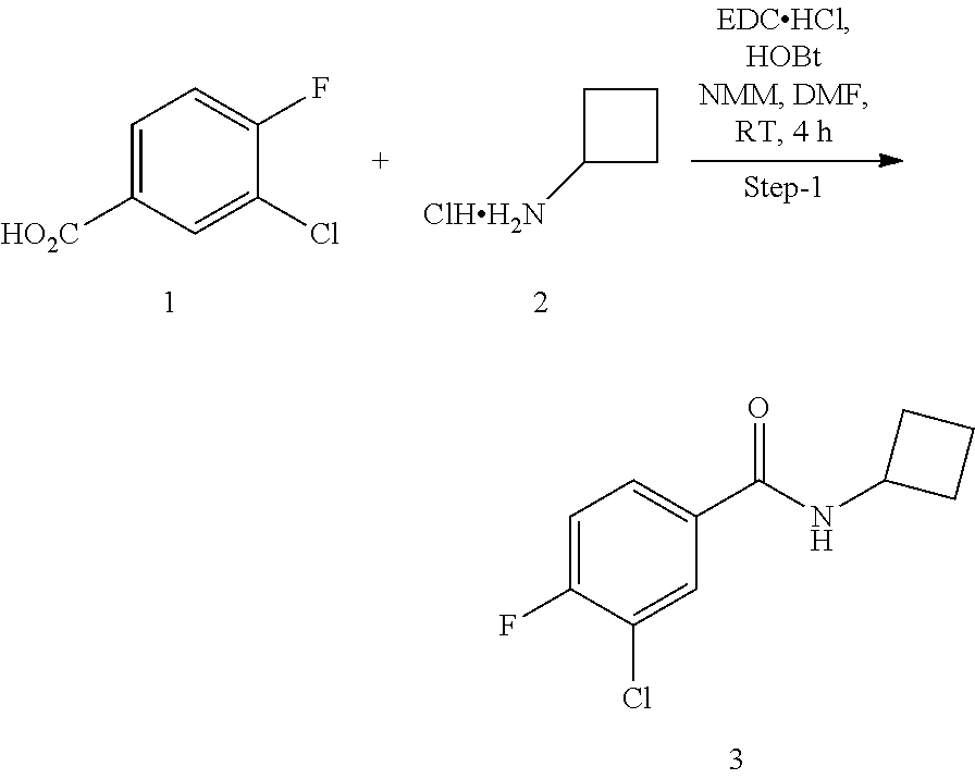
C1=C([HO2C])C=C(Cl)C(F)=C1.C1C([ClHH2N])CC1.C1=C(F)C(Cl)=CC(C(NC2CCC2)=O)=C1
